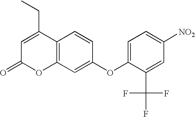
C12=C(C=C(OC3=CC=C([NO2])C=C3C(F)(F)F)C=C1)OC(=O)C=C2CC
